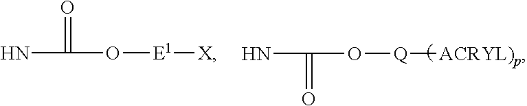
NC(=O)O[E1][X].NC(=O)O[Q][ACRYL)p]
